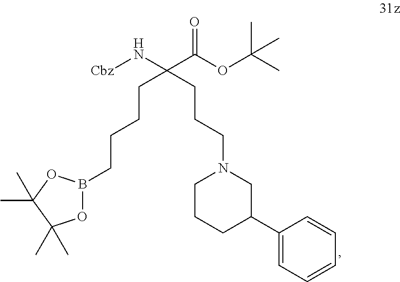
N(C(C(OC(C)(C)C)=O)(CCCCB1OC(C)(C)C(C)(C)O1)CCCN1CCCC(C2=CC=CC=C2)C1)[Cbz]
